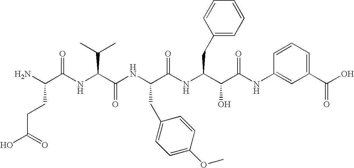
C(C(O)=O)CC(N)C(=O)NC(C(C)C)C(=O)NC(CC1=CC=C(OC)C=C1)C(=O)NC(CC1=CC=CC=C1)C(O)C(=O)NC1=CC(C(O)=O)=CC=C1
